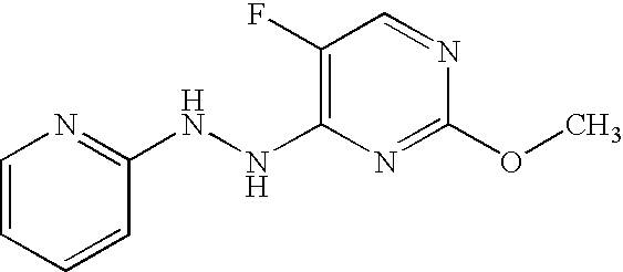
C1(F)=C(NNC2=NC=CC=C2)N=C(OC)N=C1
